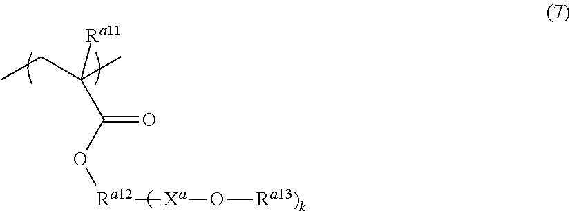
C([Ra11])(CC)(C)C(O[Ra12][Xa]O[Ra13)k])=O
